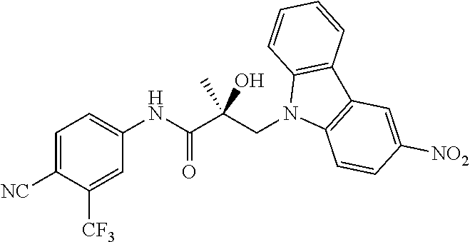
C1=C([NC])C([CF3])=CC(NC(C(CN2C3=C(C4=C2C=CC=C4)C=C([NO2])C=C3)(O)C)=O)=C1
